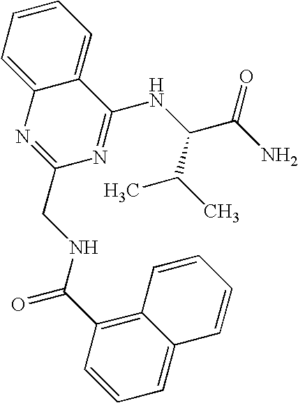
C1=C2C(=CC=C1)C(NC(C(N)=O)C(C)C)=NC(CNC(C1=C3C(=CC=C1)C=CC=C3)=O)=N2
